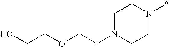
N1(CCOCCO)CCN(*)CC1
